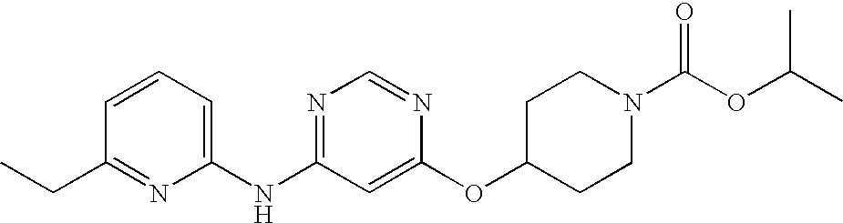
C1=CC=C(NC2=NC=NC(OC3CCN(C(OC(C)C)=O)CC3)=C2)N=C1CC
